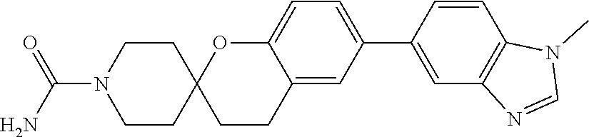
C12=CC(C3=CC4=C(C=C3)N(C)C=N4)=CC=C1OC1(CC2)CCN(C(N)=O)CC1
